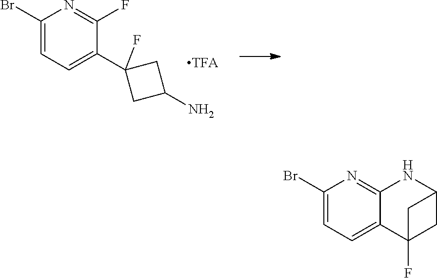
C1(Br)=CC=C(C2(F)CC(N)C2)C(F)=N1.C1(Br)=CC=C2C(=N1)NC1CC2(F)C1
